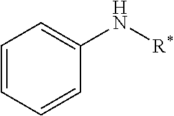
C1=CC=CC(N[R*])=C1
